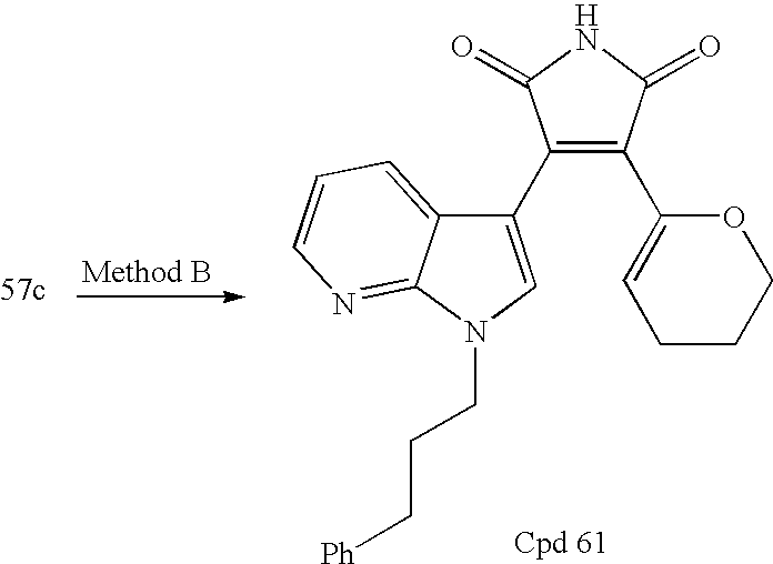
C1(C2=CN(CCC[Ph])C3=NC=CC=C23)=C(C2=CCCCO2)C(=O)NC1=O
